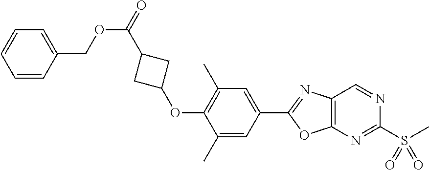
C1(C)=C(OC2CC(C(OCC3=CC=CC=C3)=O)C2)C(C)=CC(C2=NC3=C(O2)N=C(S(C)(=O)=O)N=C3)=C1
